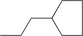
C(C1CCCC1)CC
